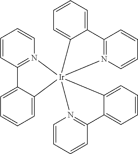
C1=CC2=N(C=C1)[Ir]13(C4=CC=CC=C24)(C2=CC=CC=C2C2=N1C=CC=C2)C1=CC=CC=C1C1=N(C=CC=C1)C3
